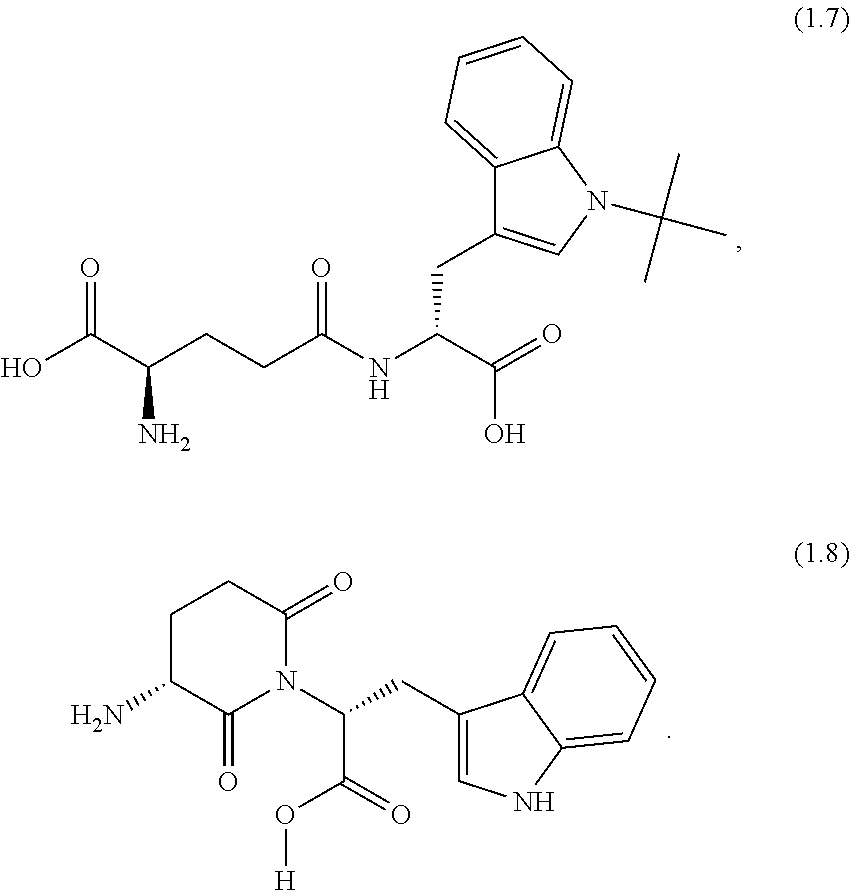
OC(C(CCC(NC(C(=O)O)CC1=CN(C(C)(C)C)C2=CC=CC=C12)=O)N)=O.C1(CC(N2C(=O)CCC(N)C2=O)C(=O)O[H])=CNC2=CC=CC=C12
